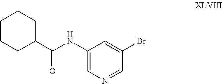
C1CCC(C(=O)NC2=CN=CC(Br)=C2)CC1
